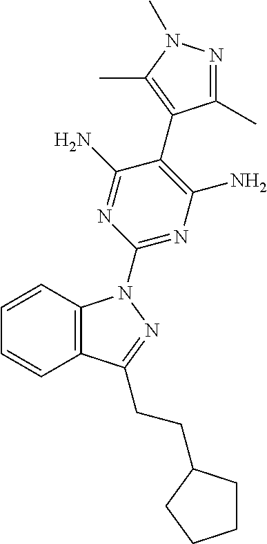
C1=CC2=C(C=C1)C(CCC1CCCC1)=NN2C1=NC(N)=C(C2=C(C)N(C)N=C2C)C(N)=N1
